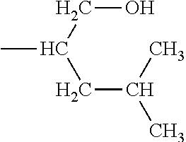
C(CC(C)C)(CO)C
